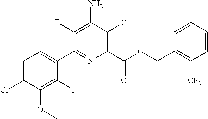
C1=C(Cl)C(OC)=C(F)C(C2=NC(C(OCC3=C([CF3])C=CC=C3)=O)=C(Cl)C(N)=C2F)=C1
